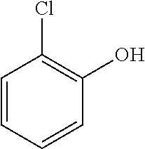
C1=CC=CC(O)=C1Cl
